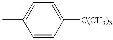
CC1=CC=C([C(CH3)3])C=C1
